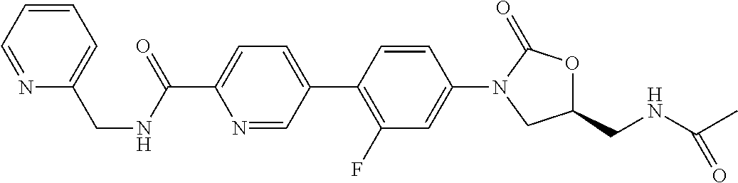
N1=CC(C2=C(F)C=C(N3CC(CNC(C)=O)OC3=O)C=C2)=CC=C1C(NCC1=CC=CC=N1)=O
